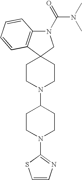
C12=C(N(C(N(C)C)=O)CC13CCN(C1CCN(C4=NC=CS4)CC1)CC3)C=CC=C2
